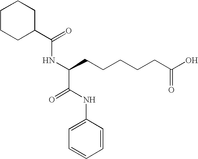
C1CCC(C(=O)NC(C(NC2=CC=CC=C2)=O)CCCCCC(O)=O)CC1
